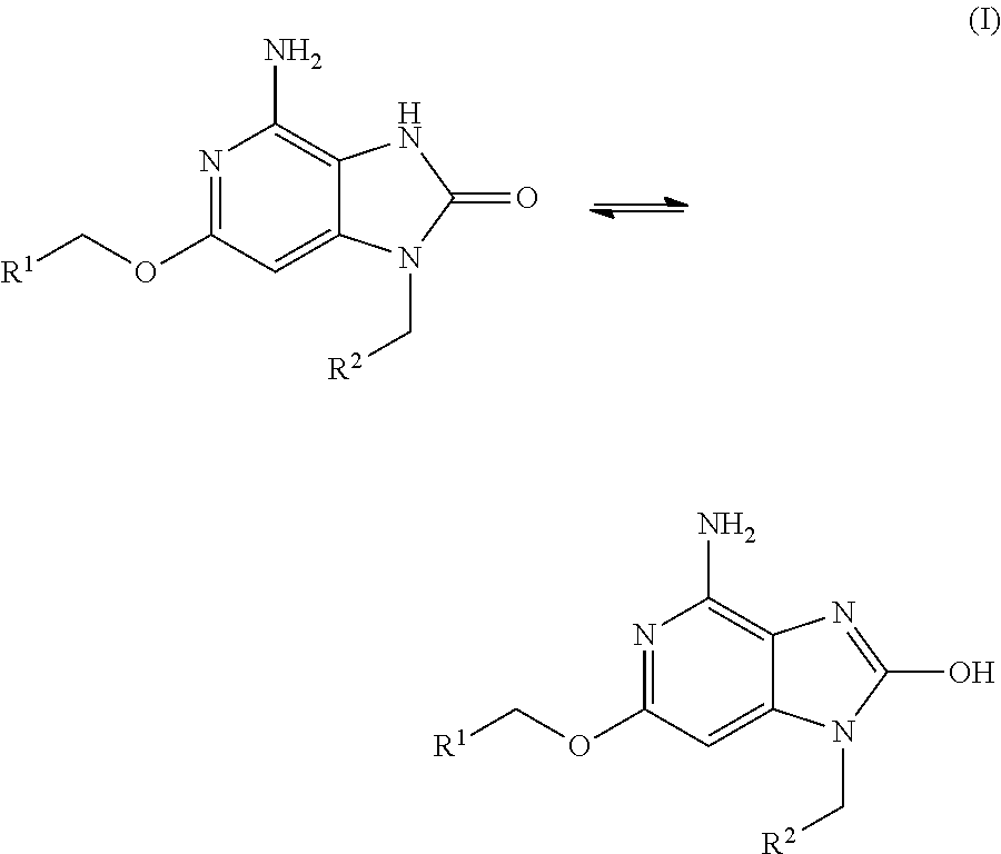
N1=C(OC[R1])C=C2C(=C1N)NC(=O)N2C[R2].N1=C(OC[R1])C=C2C(=C1N)N=C(O)N2C[R2]
